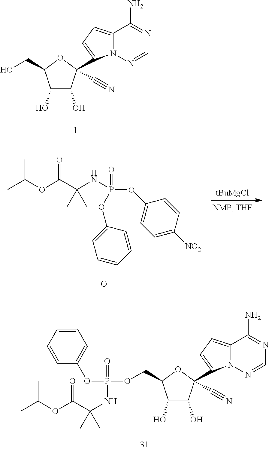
C1(O)C(O)C(C#N)(C2=CC=C3N2N=CN=C3N)OC1CO.CC(OC(C(NP(OC1=CC=C([NO2])C=C1)(=O)OC1=CC=CC=C1)(C)C)=O)C.O.[tBuMgCl].C1(O)C(O)C(C#N)(C2=CC=C3N2N=CN=C3N)OC1COP(OC1=CC=CC=C1)(=O)NC(C)(C(OC(C)C)=O)C
